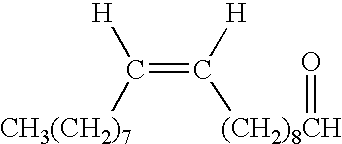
C(=C([H])[(CH2)8CH]=O)([CH3(CH2)7])[H]
